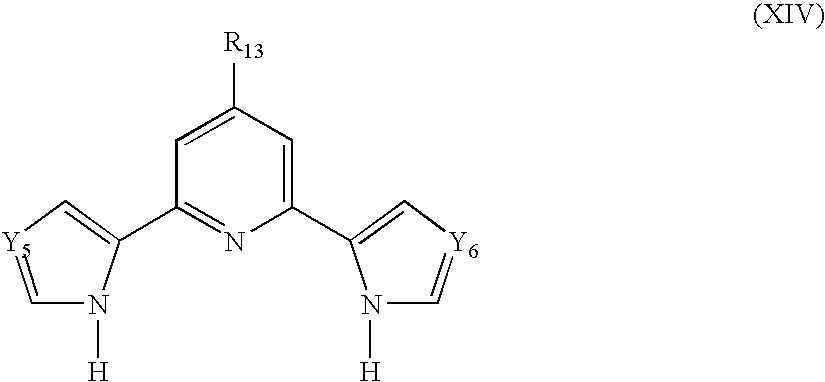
C1=[Y5]C=C(C2=NC(C3=C[Y6]=CN3[H])=CC([R13])=C2)N1[H]
